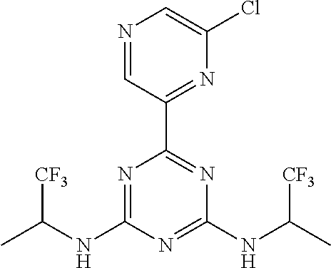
N1=C(NC(C)[CF3])N=C(NC(C)[CF3])N=C1C1=NC(Cl)=CN=C1
